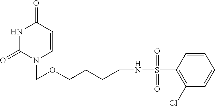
N1C(=O)N(COCCCC(NS(C2=C(Cl)C=CC=C2)(=O)=O)(C)C)C=CC1=O
